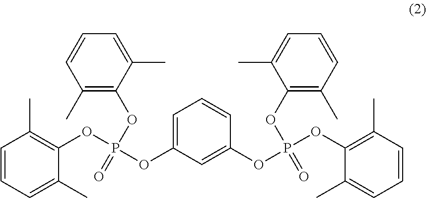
C1=CC=C(C)C(OP(OC2=CC=CC(OP(OC3=C(C)C=CC=C3C)(OC3=C(C)C=CC=C3C)=O)=C2)(OC2=C(C)C=CC=C2C)=O)=C1C
